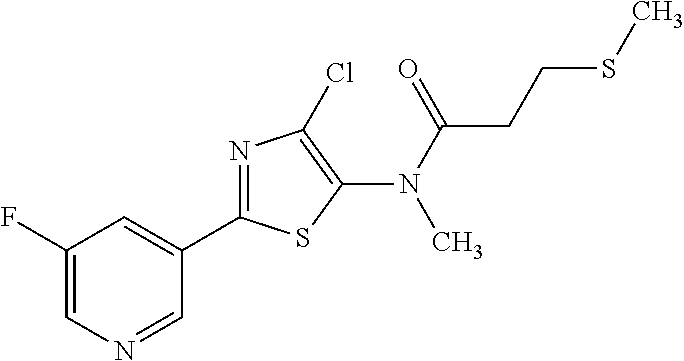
C1(F)=CN=CC(C2=NC(Cl)=C(N(C(=O)CCSC)C)S2)=C1
